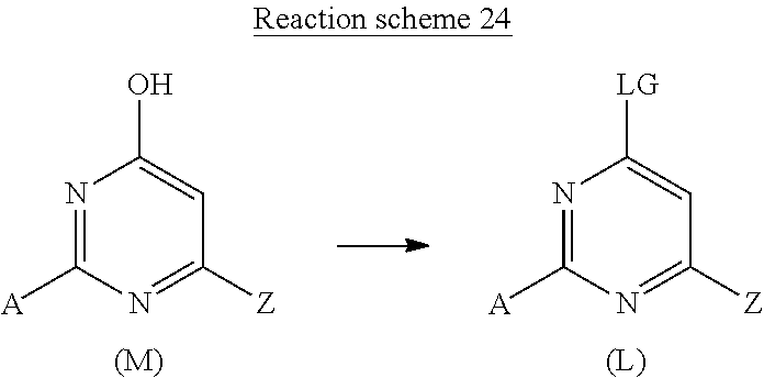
N1=C([A])N=C([Z])C=C1O.[(M)].N1=C([A])N=C([Z])C=C1[LG].[(L)]
